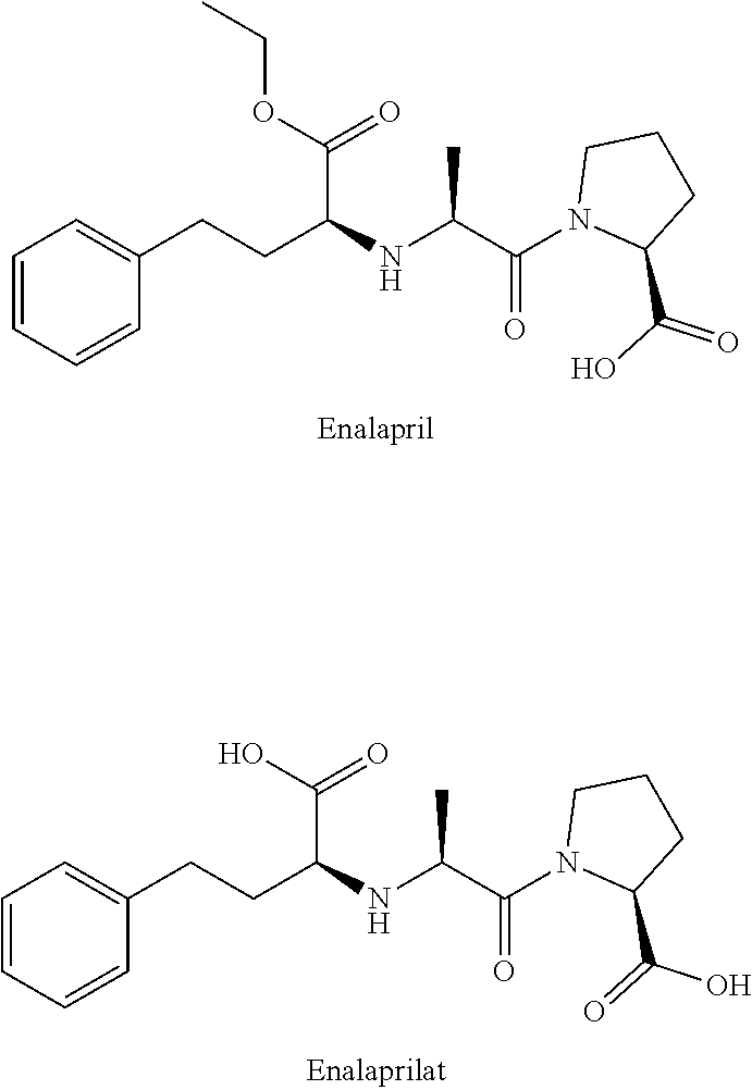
C1=CC=CC(CCC(NC(C(N2C(C(O)=O)CCC2)=O)C)C(OCC)=O)=C1.C1=CC=CC(CCC(NC(C(N2C(C(=O)O)CCC2)=O)C)C(O)=O)=C1
